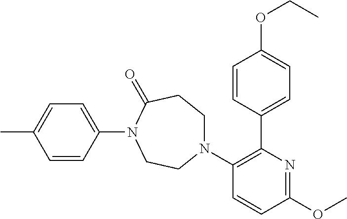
CC1=CC=C(N2C(=O)CCN(C3=C(C4=CC=C(OCC)C=C4)N=C(OC)C=C3)CC2)C=C1
